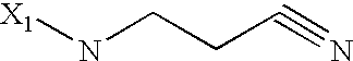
[X1]NCCC#N
